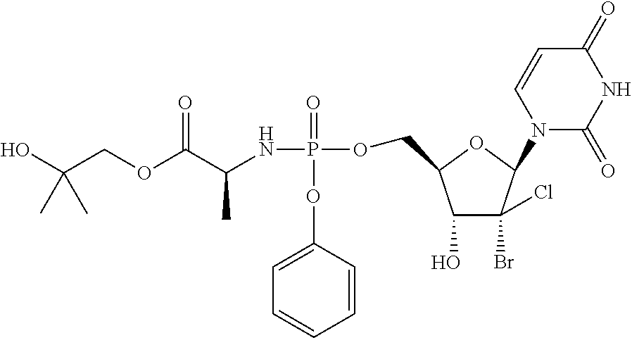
C(COC(C(NP(=O)(OC1=CC=CC=C1)OCC1C(O)C(Br)(Cl)C(N2C(=O)NC(=O)C=C2)O1)C)=O)(O)(C)C
